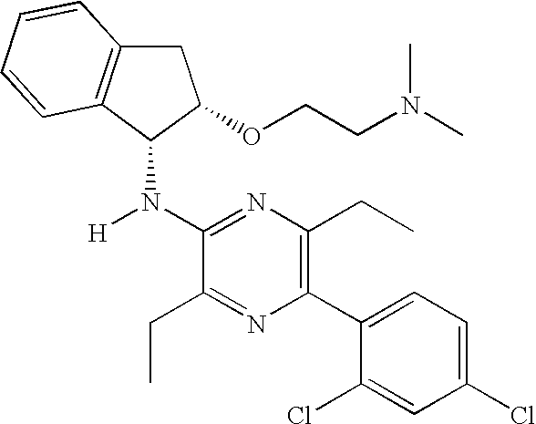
C1(N(C2C3=C(CC2OCCN(C)C)C=CC=C3)[H])=NC(CC)=C(C2=CC=C(Cl)C=C2Cl)N=C1CC
